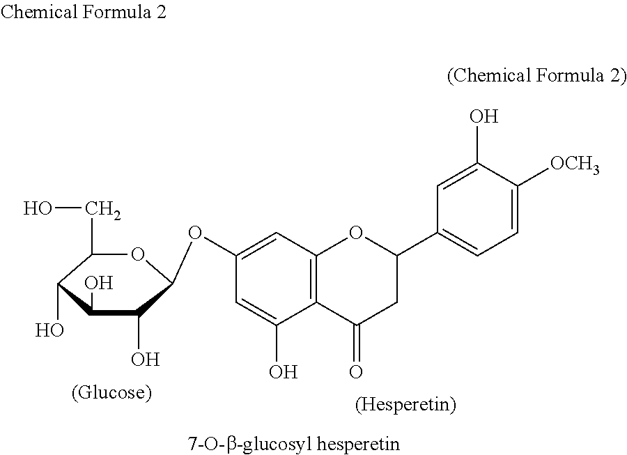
C1=C(OC2OC(CO)C(O)C(O)C2O)C=C(O)C2=C1OC(C1=CC=C([OCH3])C(O)=C1)CC2=O
